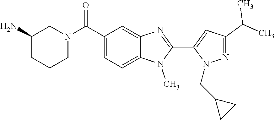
C1(C(C)C)=NN(CC2CC2)C(C2=NC3=CC(C(N4CCCC(N)C4)=O)=CC=C3N2C)=C1
